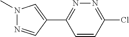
C1(Cl)=NN=C(C2=CN(C)N=C2)C=C1
